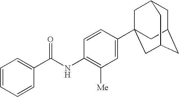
C1=CC=CC(C(NC2=C([Me])C=C(C34CC5CC(CC(C3)C5)C4)C=C2)=O)=C1
